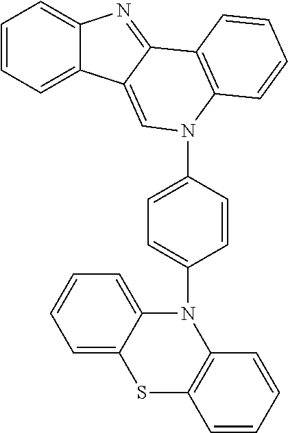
C1=CC=C2C(=C1)N=C1C2=CN(C2=CC=C(N3C4=CC=CC=C4SC4=C3C=CC=C4)C=C2)C2=C1C=CC=C2
